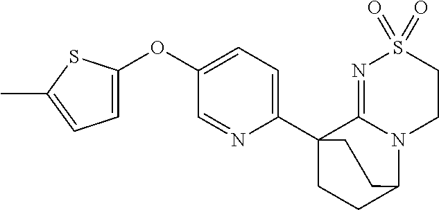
C1=C(OC2=CC=C(C34CCC(N5C3=NS(=O)(=O)CC5)CC4)N=C2)SC(C)=C1
